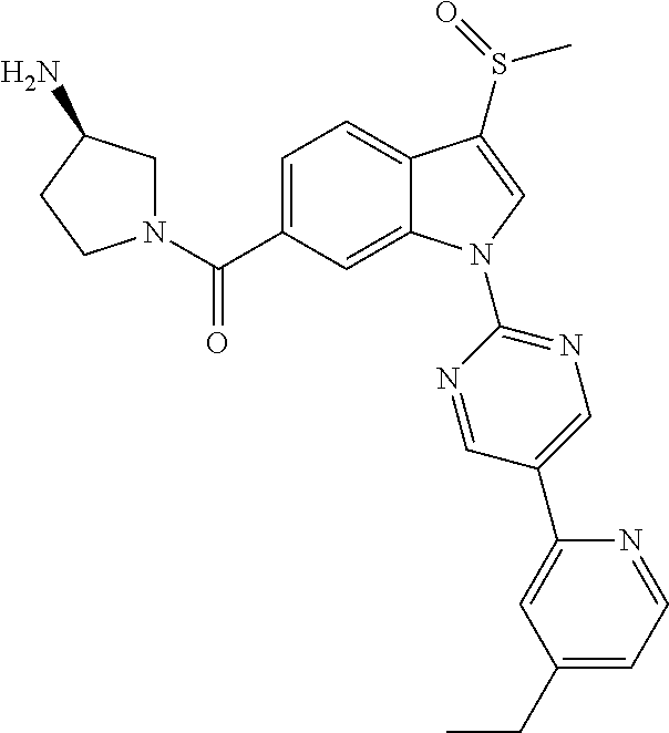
C(C1=CC=C2C(=C1)N(C1=NC=C(C3=CC(CC)=CC=N3)C=N1)C=C2S(C)=O)(=O)N1CC(N)CC1
